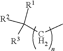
CCC([R1])([R2])[R3]
